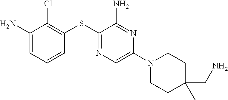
NC1=CC=CC(SC2=NC=C(N3CCC(C)(CN)CC3)N=C2N)=C1Cl
